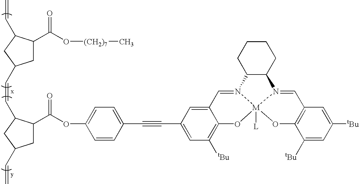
C1=C2C(=C([tBu])C=C1C#CC1=CC=C(OC(C3CC(C=C)CC3C=CC3CC(C(O[(CH2)7]C)=O)C(C=C)C3)=O)C=C1)O[M]13([L])N(=C2)C2C(CCCC2)N1=CC1=C(C([tBu])=CC([tBu])=C1)O3
